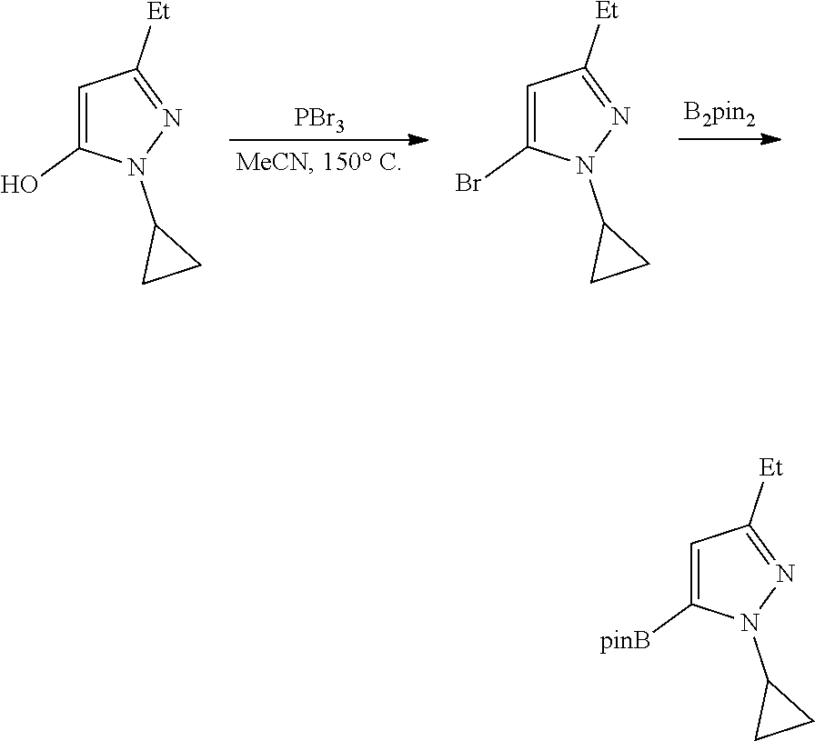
C1=C(O)N(C2CC2)N=C1[Et].[PBr3].C1=C(Br)N(C2CC2)N=C1[Et].C1=C([pinB])N(C2CC2)N=C1[Et]
